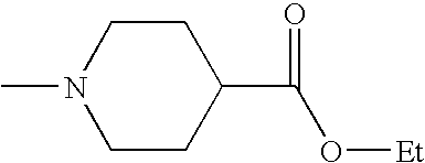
CN1CCC(C(O[Et])=O)CC1
